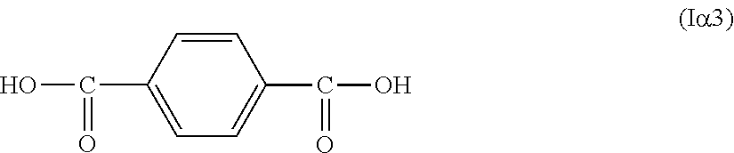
C(=O)(O)C1=CC=C(C(O)=O)C=C1
